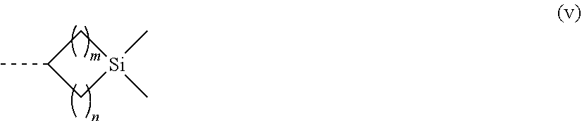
C1C(C)C[Si]1(C)C
